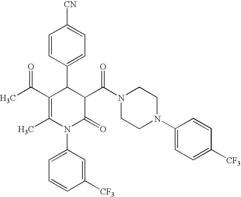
C1=CC(C2C(C(C)=O)=C(C)N(C3=CC=CC([CF3])=C3)C(=O)C2C(N2CCN(C3=CC=C([CF3])C=C3)CC2)=O)=CC=C1[CN]
